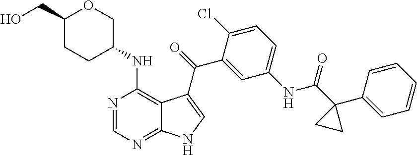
C1=C(NC(C2(C3=CC=CC=C3)CC2)=O)C=C(C(=O)C2=CNC3=NC=NC(NC4COC(CO)CC4)=C32)C(Cl)=C1
